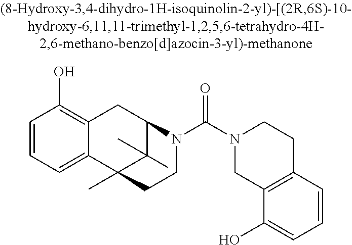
C1=CC=C2C(=C1O)CC1C(C)(C)C2(C)CCN1C(N1CC2=C(CC1)C=CC=C2O)=O
